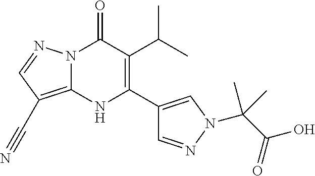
N12C(=C(C#N)C=N1)NC(C1=CN(C(C(O)=O)(C)C)N=C1)=C(C(C)C)C2=O
